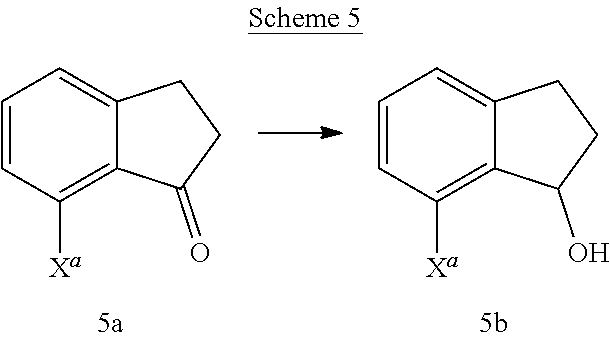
C1=CC([Xa])=C2C(=C1)CCC2=O.C1=CC([Xa])=C2C(=C1)CCC2O
